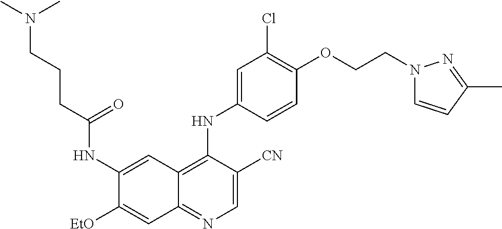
C1=C([CN])C(NC2=CC(Cl)=C(OCCN3C=CC(C)=N3)C=C2)=C2C(=N1)C=C([EtO])C(NC(CCCN(C)C)=O)=C2
